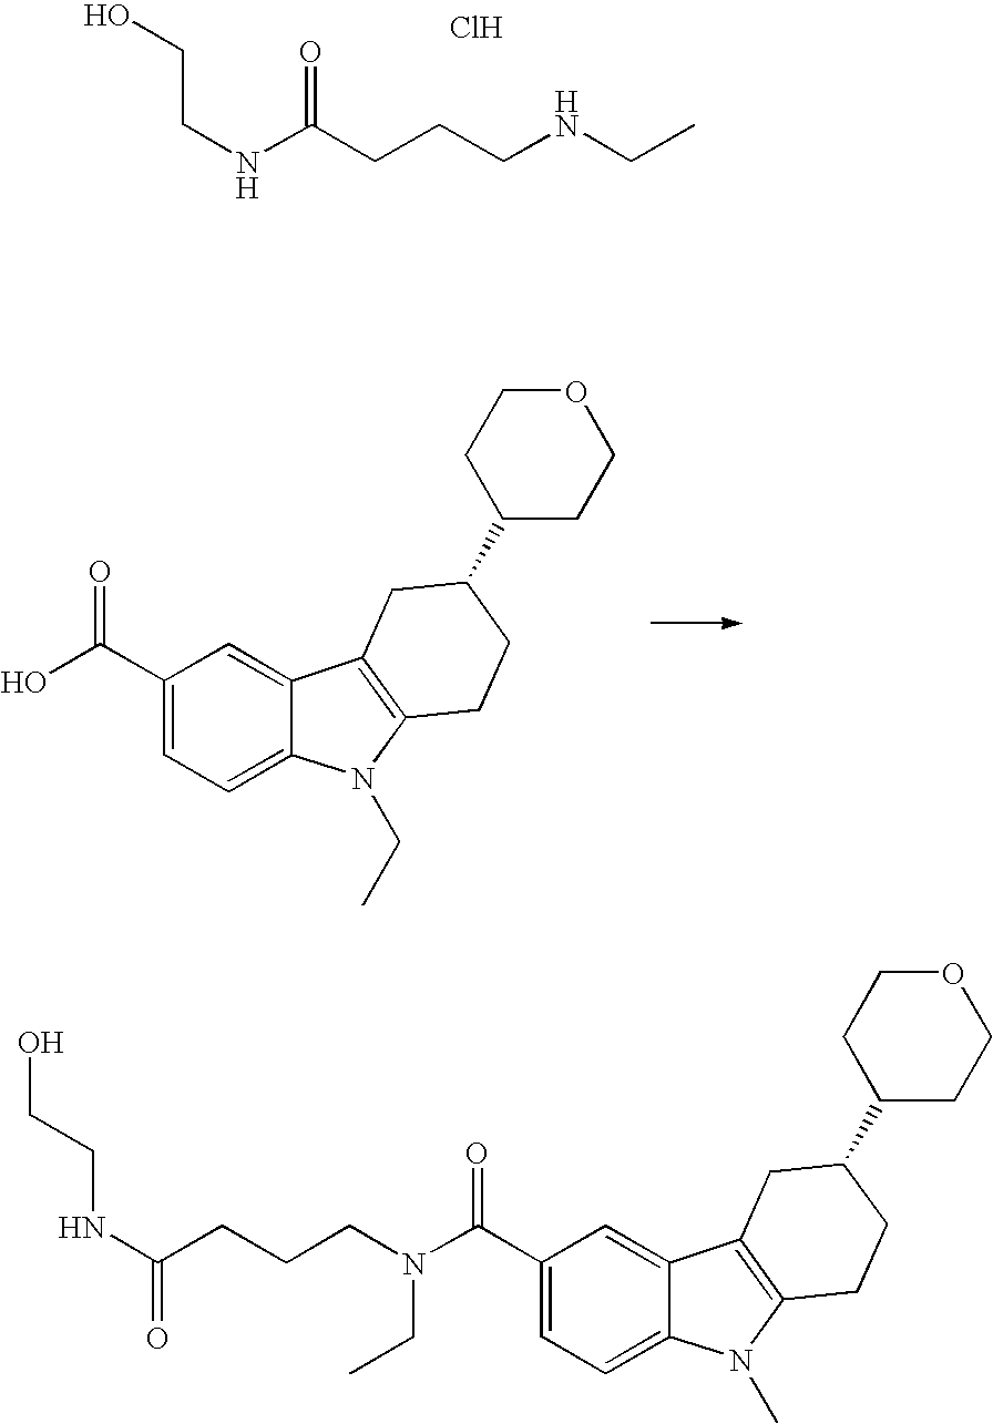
C1(C(N(CCCC(NCCO)=O)CC)=O)=CC=C2C(=C1)C1=C(N2C)CCC(C2CCOCC2)C1.C(CO)NC(CCCNCC)=O.Cl.C1(C(O)=O)=CC=C2C(=C1)C1=C(N2CC)CCC(C2CCOCC2)C1
